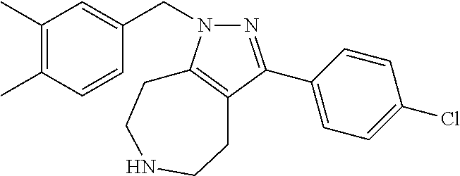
N1=C(C2=CC=C(Cl)C=C2)C2=C(N1CC1=CC(C)=C(C)C=C1)CCNCC2
